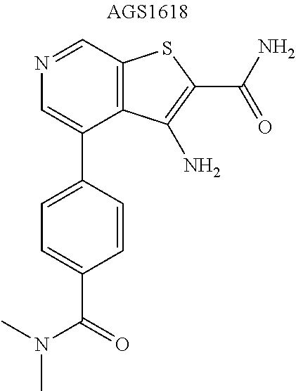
N1=CC2=C(C(C3=CC=C(C(=O)N(C)C)C=C3)=C1)C(N)=C(C(N)=O)S2
